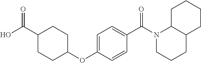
OC(C1CCC(OC2=CC=C(C(N3CCCC4C3CCCC4)=O)C=C2)CC1)=O
